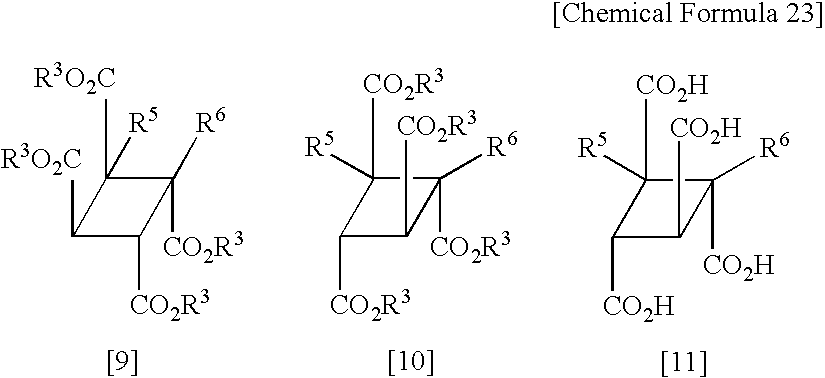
C1([CO2R3])C([CO2R3])([R5])C([R6])([CO2R3])C1[CO2R3].C1([CO2H])C([CO2H])([R5])C([R6])([CO2H])C1[CO2H].C1([R3O2C])C([R5])([R3O2C])C([CO2R3])([R6])C1[CO2R3]
